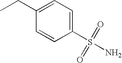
C1=C(S(=O)(N)=O)C=CC(CC)=C1
